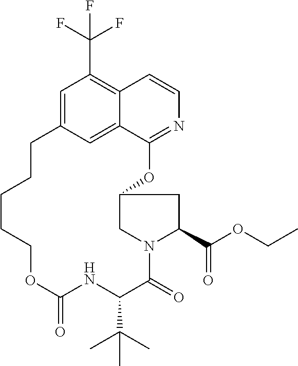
C1=C2C=C3C(=C1C(F)(F)F)C=CN=C3OC1CN(C(=O)C(C(C)(C)C)NC(=O)OCCCCC2)C(C(OCC)=O)C1
